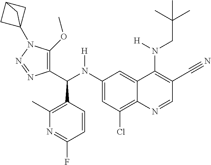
C1(N(C(C2=C(OC)N(C34CC(C3)C4)N=N2)C2=C(C)N=C(F)C=C2)[H])=CC(Cl)=C2C(=C1)C(N(CC(C)(C)C)[H])=C(C#N)C=N2
